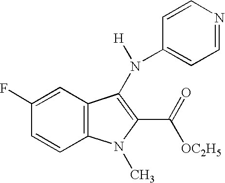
C12=C(C=C(F)C=C1)C(N(C1=CC=NC=C1)[H])=C(C(=O)[OC2H5])N2C
